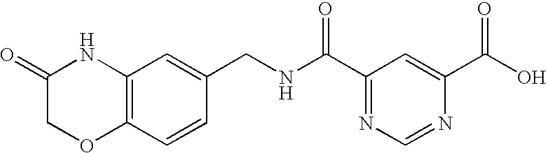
C12=C(C=CC(CNC(C3=NC=NC(C(O)=O)=C3)=O)=C1)OCC(=O)N2
